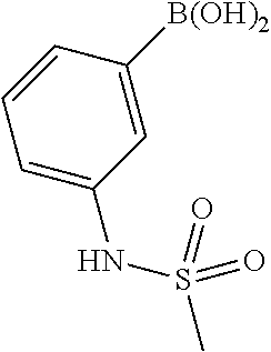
C1=C(NS(C)(=O)=O)C=C([B(OH)2])C=C1
